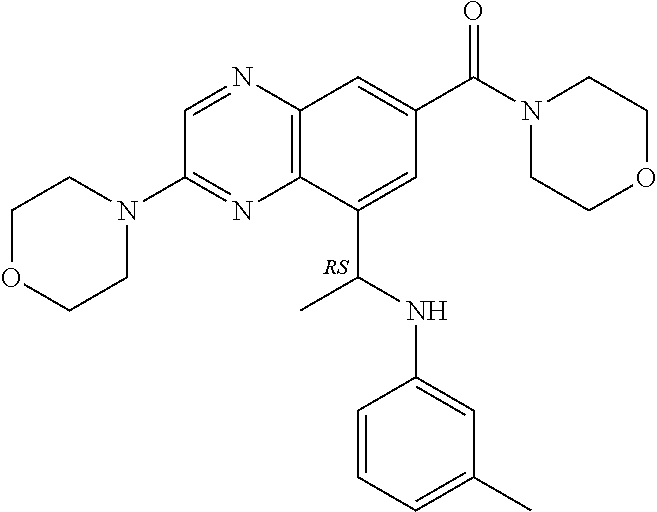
C1(C(NC2=CC(C)=CC=C2)C)=CC(C(N2CCOCC2)=O)=CC2=C1N=C(N1CCOCC1)C=N2.[RS]
